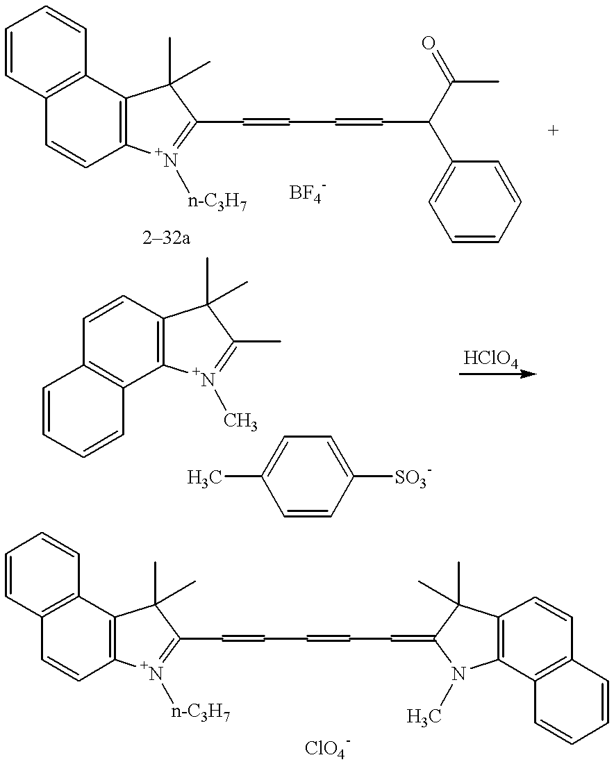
C1=CC2=C(C=C1)C1=C(C=C2)[N+]([n-C3H7])=C(C=CC=CC(C2=CC=CC=C2)C(C)=O)C1(C)C.C1=CC2=C(C=C1)C1=C(C=C2)[N+]([n-C3H7])=C(C=CC=CC=C2N(C)C3=C(C2(C)C)C=CC2=C3C=CC=C2)C1(C)C.C1=CC=CC2=C1C=CC1=C2[N+](C)=C(C)C1(C)C.C1(C)=CC=C([SO3-])C=C1
